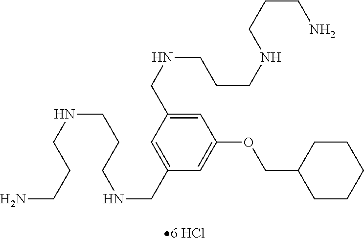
C1=C(CNCCCNCCCN)C=C(CNCCCNCCCN)C=C1OCC1CCCCC1
